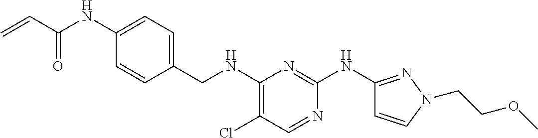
C1=CC(CNC2=C(Cl)C=NC(NC3=NN(CCOC)C=C3)=N2)=CC=C1NC(C=C)=O
